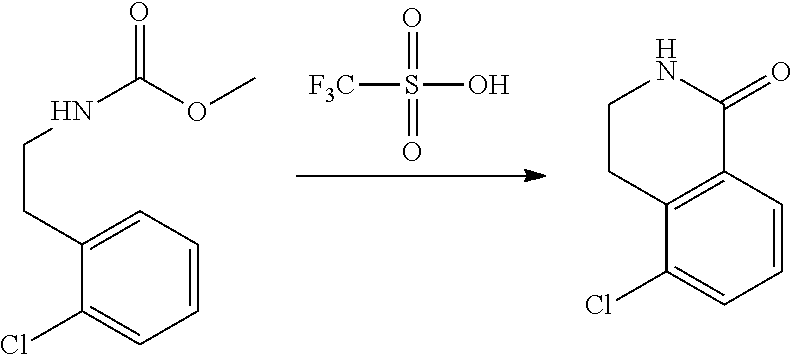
C1(Cl)=CC=CC=C1CCNC(OC)=O.[F3C]S(O)(=O)=O.C1(Cl)=CC=CC2=C1CCNC2=O
